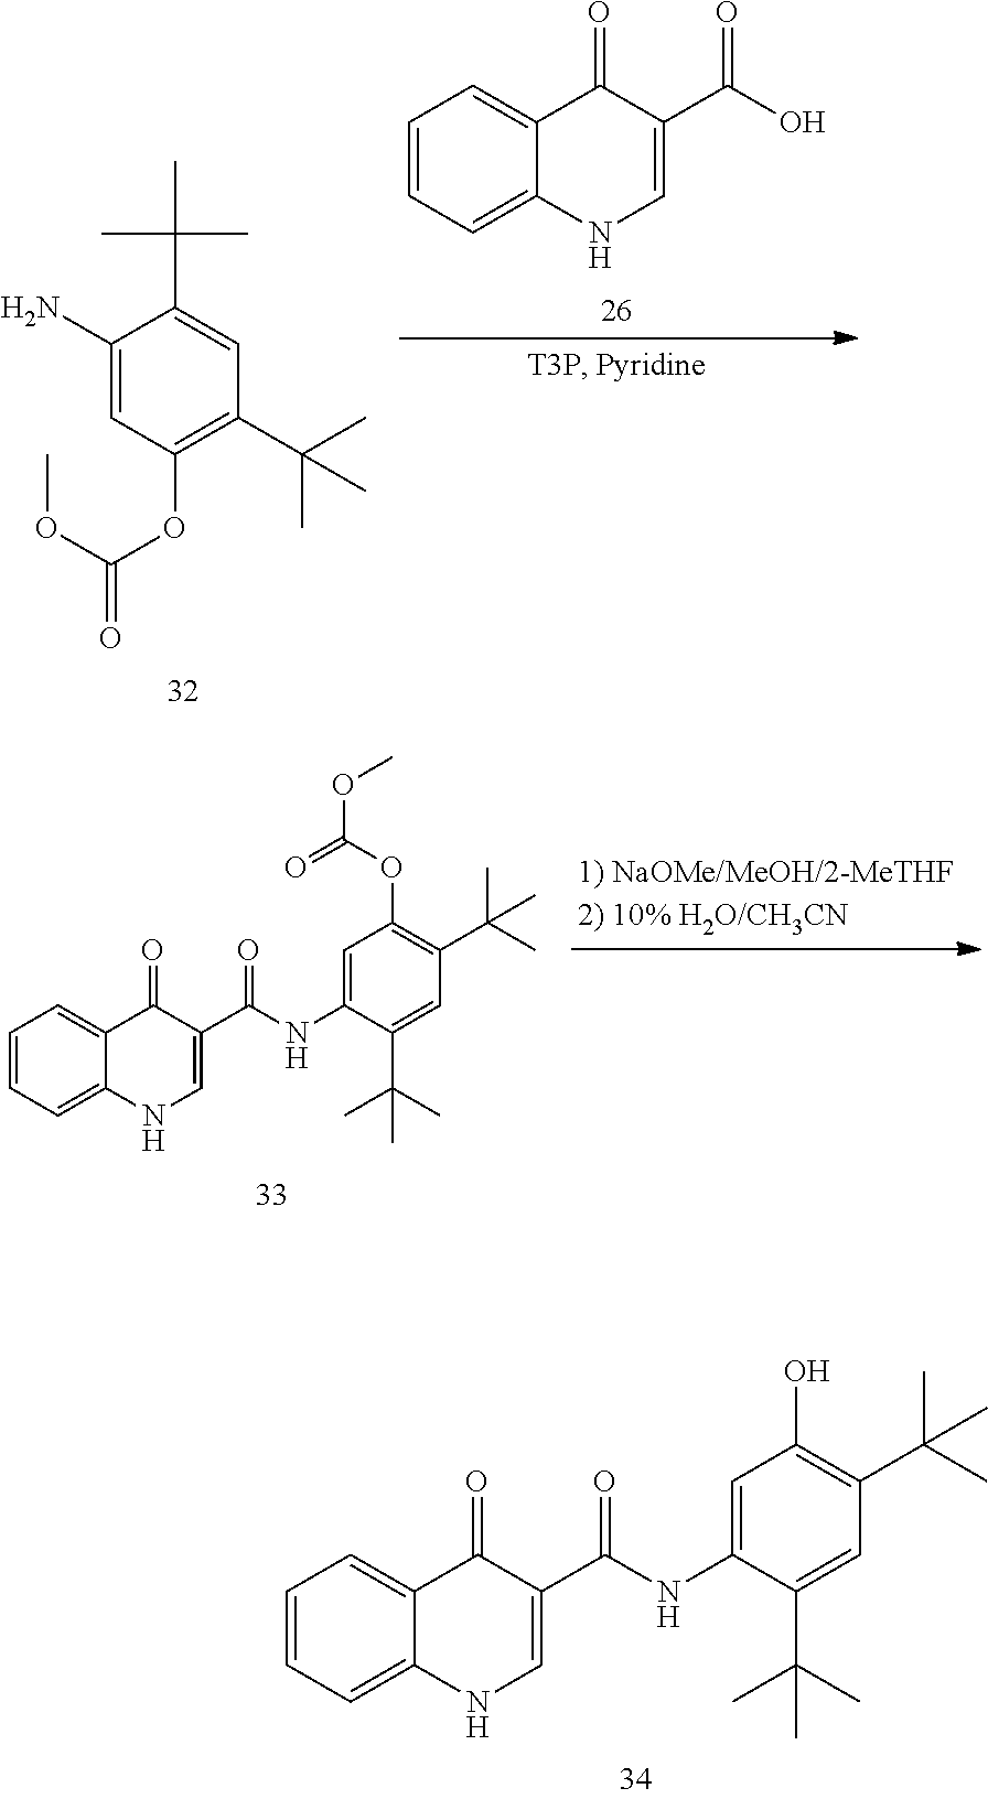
C1=CC=C2C(=C1)C(=O)C(C(O)=O)=CN2.CC(C1=CC(C(C)(C)C)=C(OC(=O)OC)C=C1N)(C)C.C1=CC=C2C(=C1)C(=O)C(C(NC1=CC(OC(OC)=O)=C(C(C)(C)C)C=C1C(C)(C)C)=O)=CN2.C1=CC=C2C(=C1)C(=O)C(C(NC1=CC(O)=C(C(C)(C)C)C=C1C(C)(C)C)=O)=CN2
